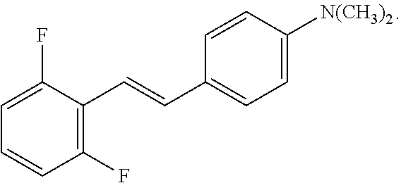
C1(F)=CC=CC(F)=C1C=CC1=CC=C([N(CH3)2])C=C1
